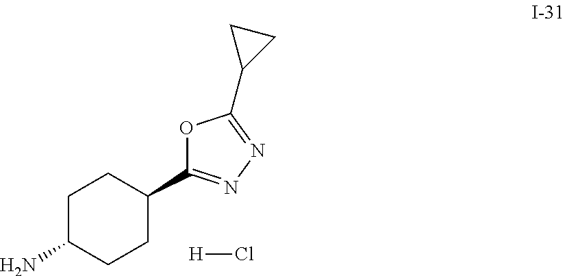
C1C(N)CCC(C2=NN=C(C3CC3)O2)C1.[H]Cl
